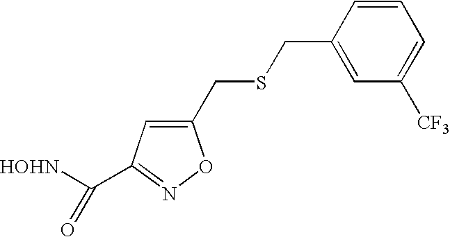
C1(CSCC2=CC([CF3])=CC=C2)=CC(C([HOHN])=O)=NO1
